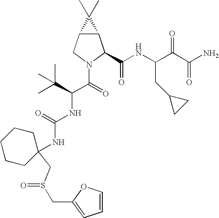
C12C(CN(C(=O)C(C(C)(C)C)NC(NC3(CS(CC4=CC=CO4)=O)CCCCC3)=O)C1C(NC(C(C(N)=O)=O)CC1CC1)=O)C2(C)C
